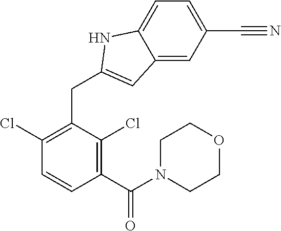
C1(Cl)=C(CC2=CC3=CC(C#N)=CC=C3N2)C(Cl)=C(C(N2CCOCC2)=O)C=C1
